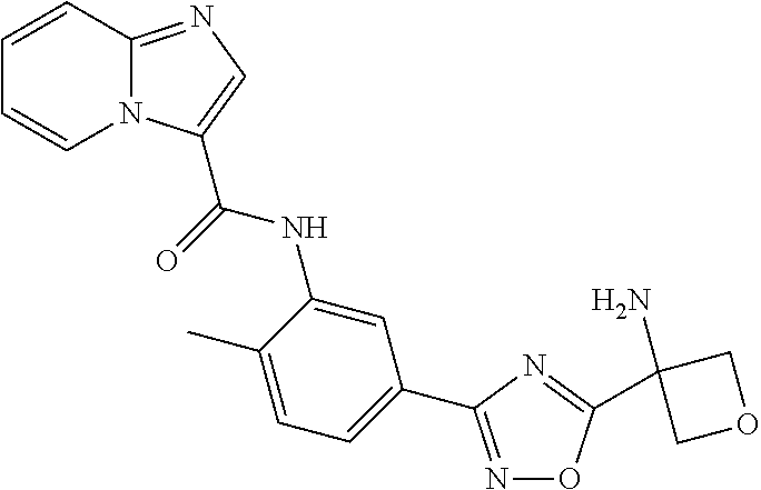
C1=CC2=NC=C(C(=O)NC3=CC(C4=NOC(C5(N)COC5)=N4)=CC=C3C)N2C=C1
